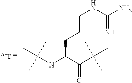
CC(NC(C(C(C)(C)C)=O)CCCNC(N)=N)(C)C
